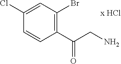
C1(C(CN)=O)=C(Br)C=C(Cl)C=C1
